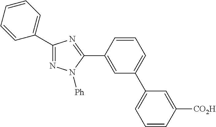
C1=CC(C2=NN([Ph])C(C3=CC(C4=CC=CC([CO2H])=C4)=CC=C3)=N2)=CC=C1
